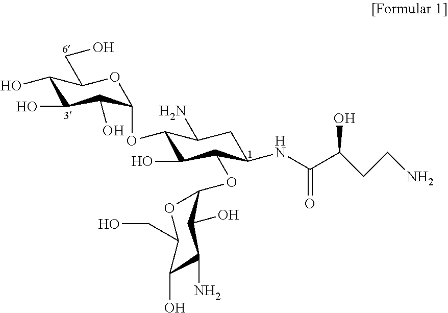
C1(O)C(O)C(O)C(OC2C(O)C(OC3OC(CO)C(O)C(N)C3O)C(NC(C(CCN)O)=O)CC2N)OC1CO
